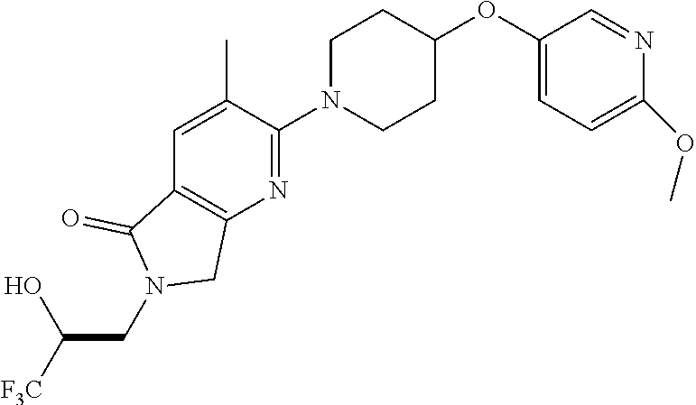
C1=C(C)C(N2CCC(OC3=CC=C(OC)N=C3)CC2)=NC2=C1C(=O)N(CC([F3C])O)C2
